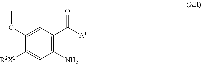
C1(OC)=CC(C([A1])=O)=C(N)C=C1[R2X1]
